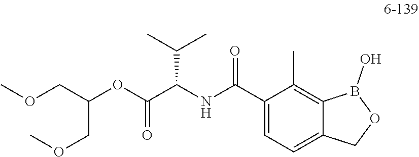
C(OC(C(NC(C1=CC=C2C(=C1C)B(O)OC2)=O)C(C)C)=O)(COC)COC
